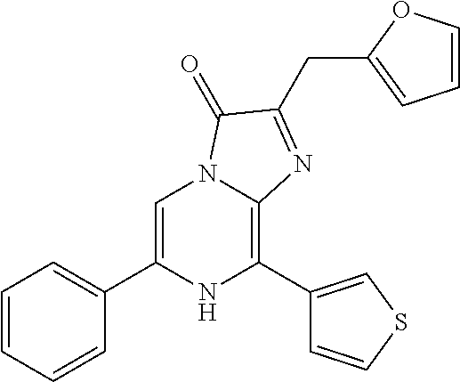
C1=C(C2=CC=CC=C2)NC(C2=CSC=C2)=C2N1C(=O)C(CC1=CC=CO1)=N2
